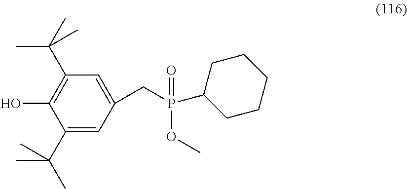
C1(C(C)(C)C)=CC(CP(C2CCCCC2)(=O)OC)=CC(C(C)(C)C)=C1O
